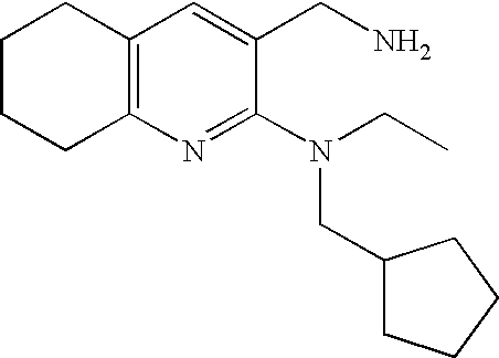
C1CCC2=C(C1)C=C(CN)C(N(CC)CC1CCCC1)=N2
